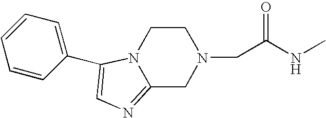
C1=CC(C2=CN=C3CN(CC(=O)NC)CCN32)=CC=C1
